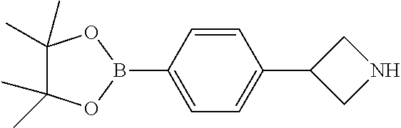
C1(B2OC(C)(C)C(C)(C)O2)=CC=C(C2CNC2)C=C1
